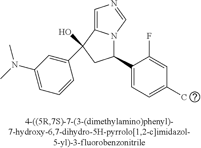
C1=C2N(C=N1)C(C1=CC=C(C)C=C1F)CC2(C1=CC(N(C)C)=CC=C1)O
